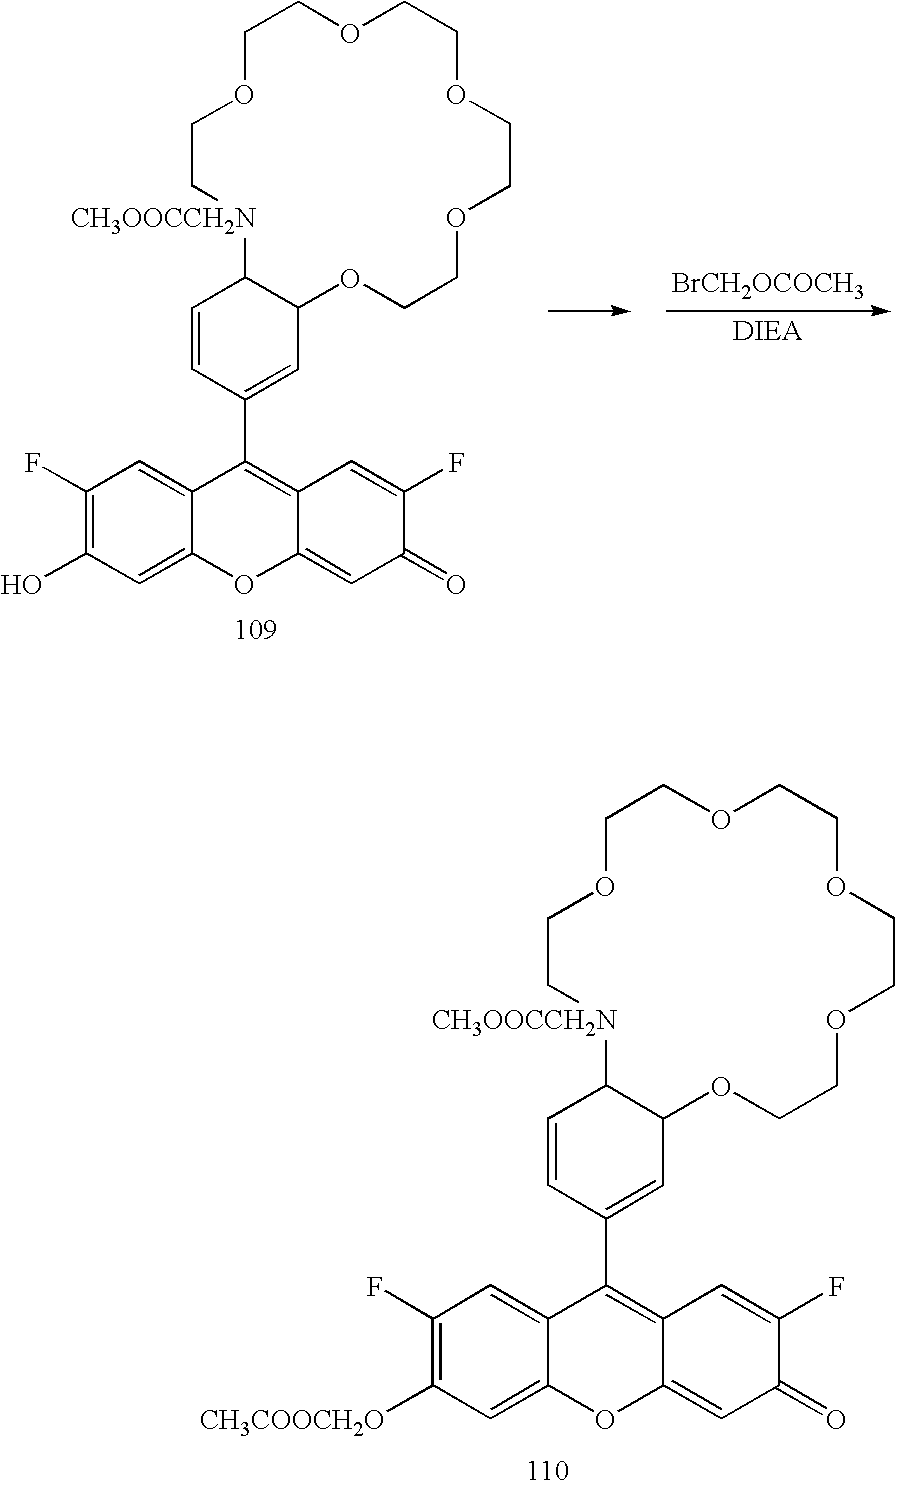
C1(C2=CC3C([CH3OOCCH2N]CCOCCOCCOCCOCCO3)C=C2)=C2C(=CC(=O)C(F)=C2)OC2=CC([CH3COOCH2O])=C(F)C=C12.C1(C2=CC3C([CH3OOCCH2N]CCOCCOCCOCCOCCO3)C=C2)=C2C(=CC(=O)C(F)=C2)OC2=CC(O)=C(F)C=C12.[BrCH2OCOCH3]
